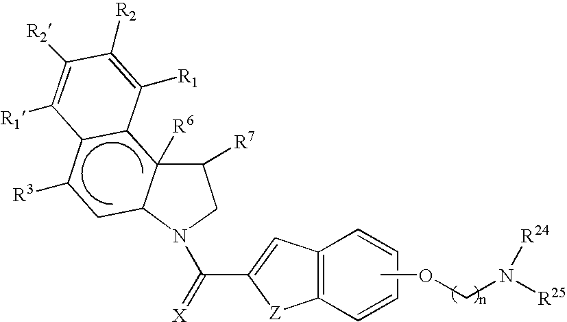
C12([R6])C(N(C(C3=CC4=C([Z]3)C=CC=C4)=[X])CC1[R7])CC([R3])C1C2C([R1])=C([R2])C([R2])=C1[R1].COCN([R24])[R25]
